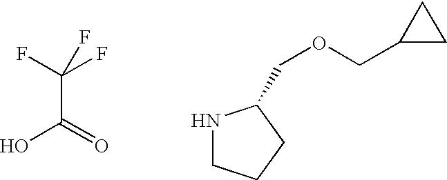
C(C(=O)O)(F)(F)F.N1CCCC1COCC1CC1
